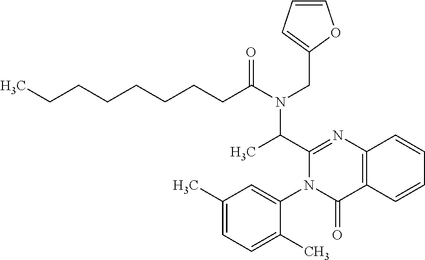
C1=CC=C(CN(C(C)C2=NC3=C(C(=O)N2C2=CC(C)=CC=C2C)C=CC=C3)C(CCCCCCCC)=O)O1
